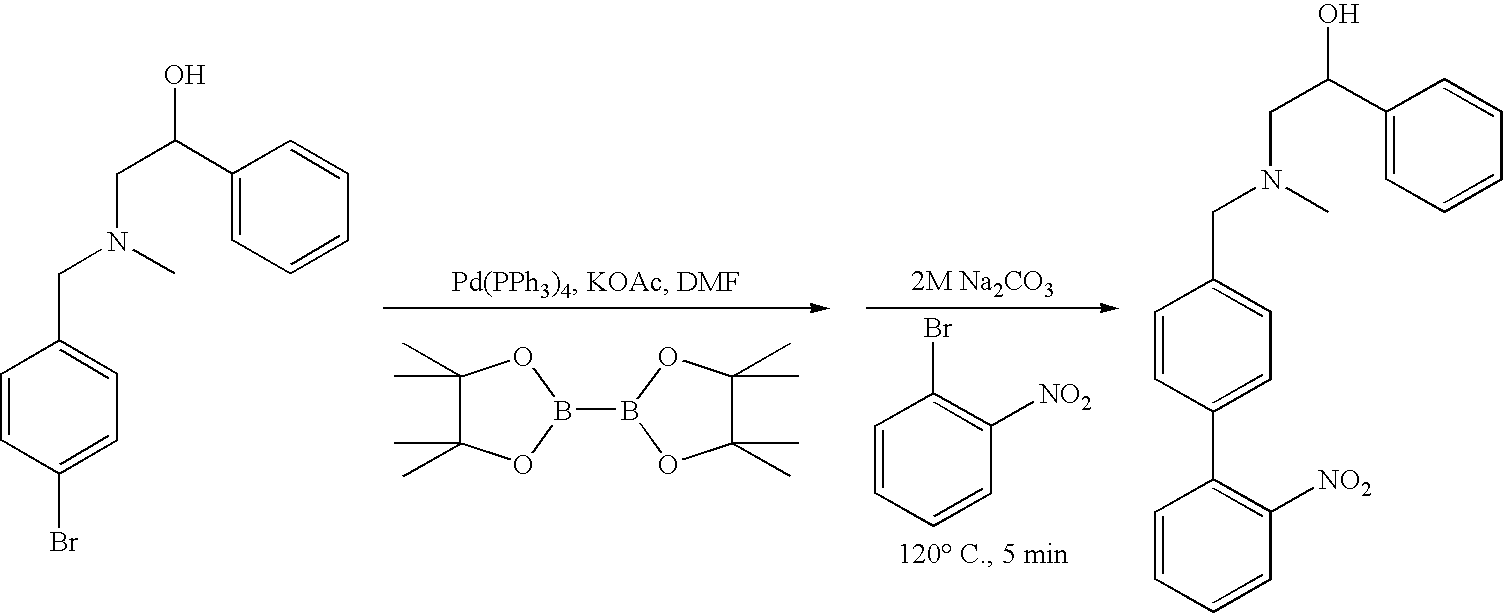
BrC1=CC=C(CN(CC(O)C2=CC=CC=C2)C)C=C1.C1=CC=CC([NO2])=C1Br.C1(C2=CC=C(CN(CC(O)C3=CC=CC=C3)C)C=C2)=C([NO2])C=CC=C1.C1(C)(C)C(C)(C)OB(B2OC(C)(C)C(C)(C)O2)O1
